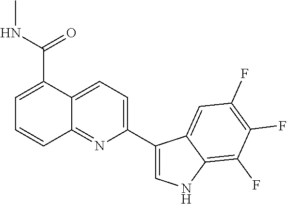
C1(C2=CNC3=C(F)C(F)=C(F)C=C23)=CC=C2C(=N1)C=CC=C2C(NC)=O
